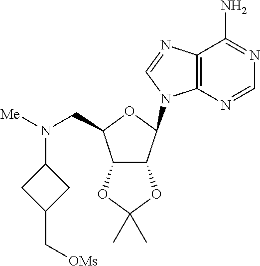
C12=C(N=CN=C1N)N(C1C3C(C(CN([Me])C4CC(C[OMs])C4)O1)OC(C)(C)O3)C=N2
